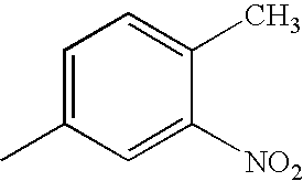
C1=C(C)C=C([NO2])C(C)=C1
